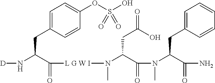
[D]NC(C([L G W I]N(C(C(N(C(C(N)=O)CC1=CC=CC=C1)C)=O)CC(=O)O)C)=O)CC1=CC=C(OS(O)(=O)=O)C=C1
